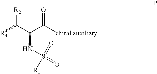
[R3]C(C(C([chiral auxiliary])=O)NS(=O)(=O)[R1])[R2]
